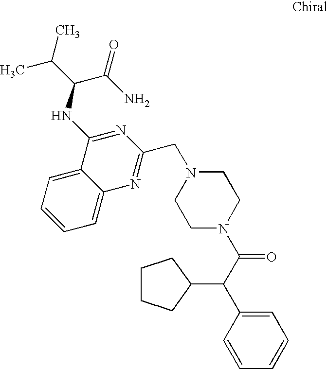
C1=CC=C2C(=C1)C(NC(C(C)C)C(N)=O)=NC(CN1CCN(C(C(C3=CC=CC=C3)C3CCCC3)=O)CC1)=N2
